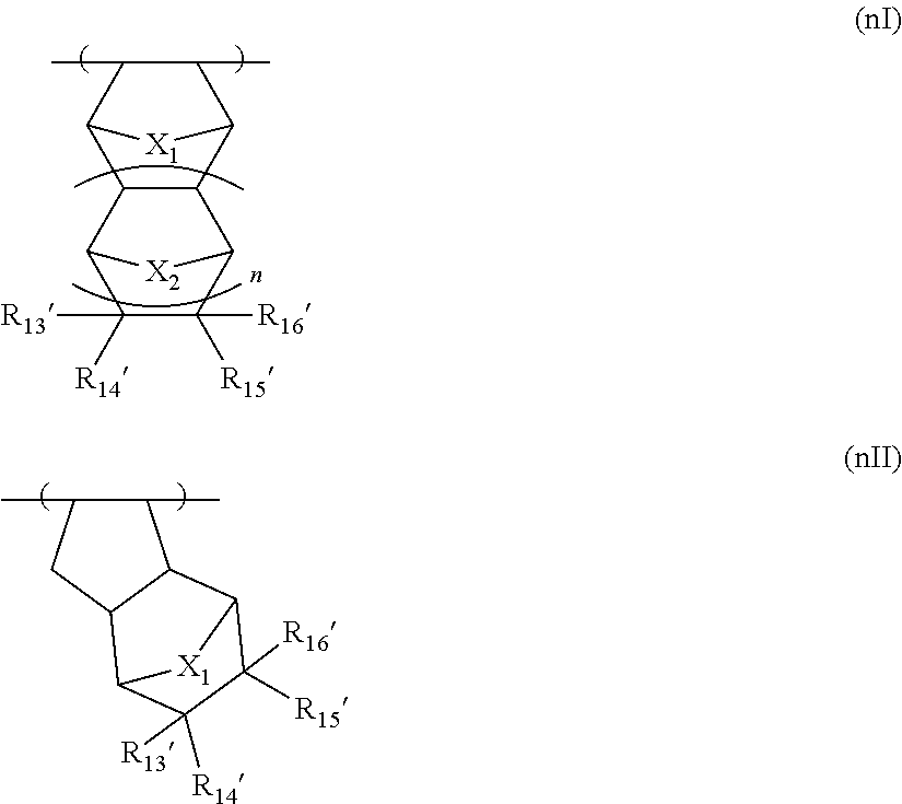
C1(C)C(C)C2C3C(C1[X1]2)C1C([R15])([R16])C([R14])([R13])C3[X2]1.C1(C)C(C)CC2C1C1C([R16])([R15])C([R13])([R14])C2[X1]1
